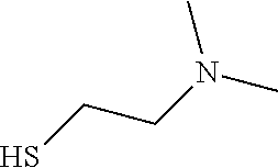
SCCN(C)C
